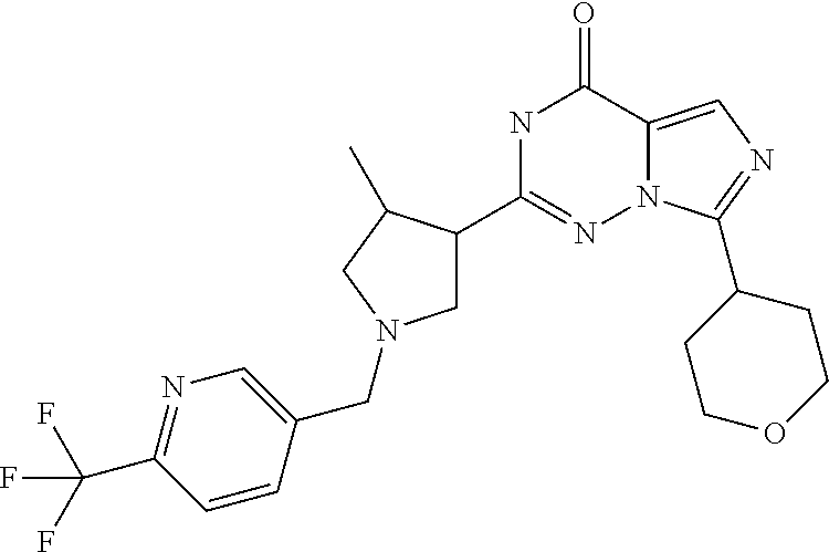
N1C(C2CN(CC3=CN=C(C(F)(F)F)C=C3)CC2C)=NN2C(=CN=C2C2CCOCC2)C1=O
